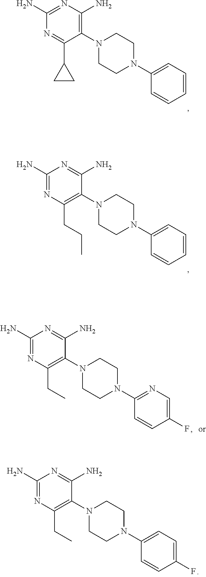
C1(N)=NC(N)=C(N2CCN(C3=CC=CC=C3)CC2)C(C2CC2)=N1.C1(N)=NC(CCC)=C(N2CCN(C3=CC=CC=C3)CC2)C(N)=N1.C1(N)=NC(CC)=C(N2CCN(C3=NC=C(F)C=C3)CC2)C(N)=N1.C1(N)=NC(CC)=C(N2CCN(C3=CC=C(F)C=C3)CC2)C(N)=N1
